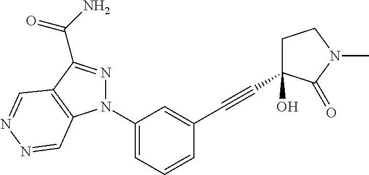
N1(C2=CC=CC(C#CC3(O)CCN(C)C3=O)=C2)N=C(C(N)=O)C2=C1C=NN=C2
